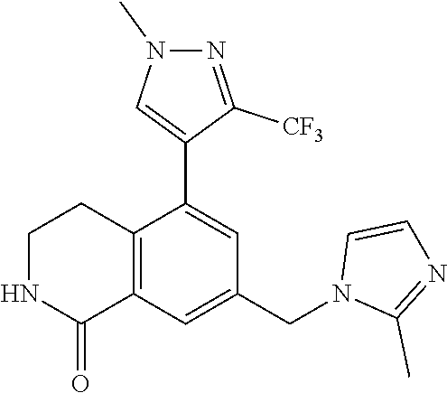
N1C(=O)C2=C(CC1)C(C1=CN(C)N=C1[CF3])=CC(CN1C(C)=NC=C1)=C2
